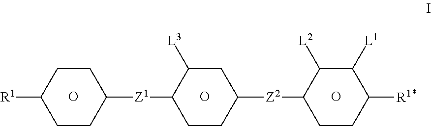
O.O.C1C([R1])CCC([Z1]C2C([L3])CC([Z2]C3C([L2])C([L1])C([R1*])CC3)CC2)C1.O
